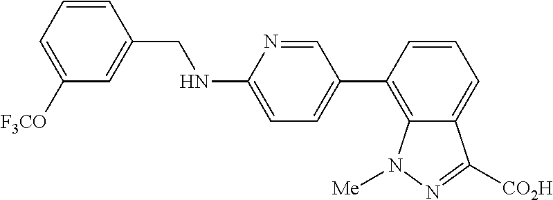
C1=CC(CNC2=CC=C(C3=C4C(=CC=C3)C([CO2H])=NN4[Me])C=N2)=CC([F3CO])=C1
